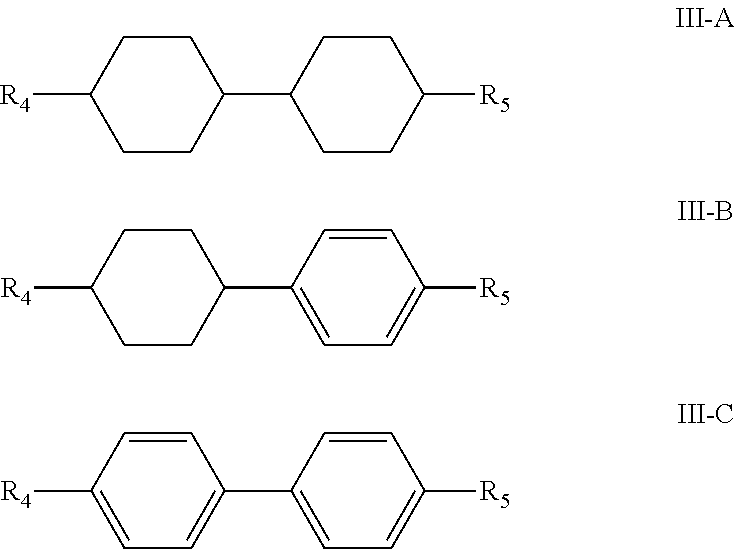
C1CC([R4])CCC1C1CCC([R5])CC1.C1CC([R4])CCC1C1=CC=C([R5])C=C1.C1=CC([R4])=CC=C1C1=CC=C([R5])C=C1
